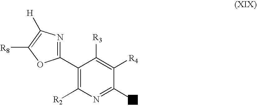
C1(C2=NC([H])=C([R8])O2)=C([R2])N=C([L])C([R4])=C1[R3]
